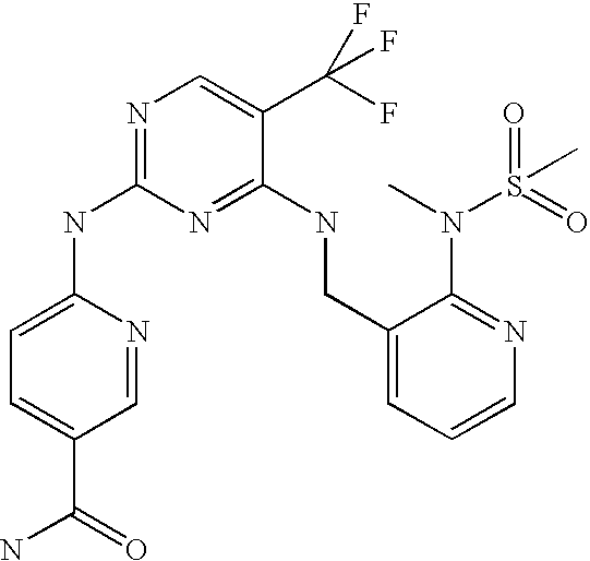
C1(CNC2=NC(NC3=CC=C(C(=O)N)C=N3)=NC=C2C(F)(F)F)=CC=CN=C1N(C)S(C)(=O)=O
